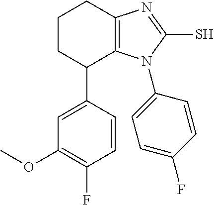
C1(OC)=C(F)C=CC(C2C3=C(CCC2)N=C(S)N3C2=CC=C(F)C=C2)=C1
